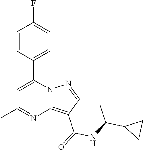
C12=C(C(=O)NC(C3CC3)C)C=NN1C(C1=CC=C(F)C=C1)=CC(C)=N2
